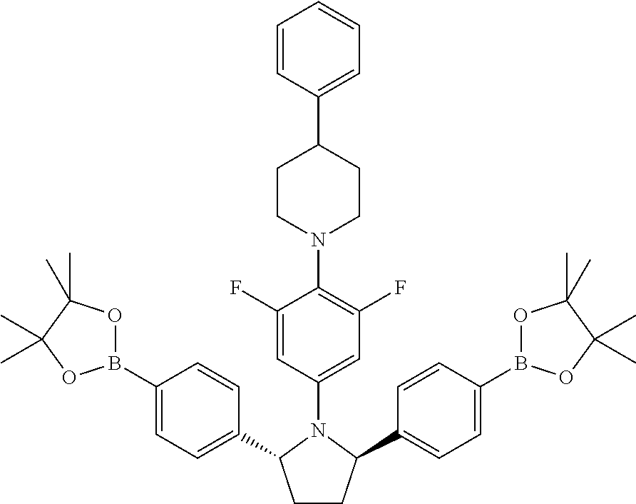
C1=CC(C2CCN(C3=C(F)C=C(N4C(C5=CC=C(B6OC(C)(C)C(C)(C)O6)C=C5)CCC4C4=CC=C(B5OC(C)(C)C(C)(C)O5)C=C4)C=C3F)CC2)=CC=C1
